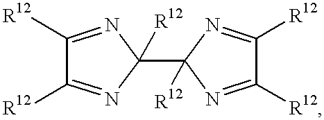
C1(C2([R12])N=C([R12])C([R12])=N2)([R12])N=C([R12])C([R12])=N1
